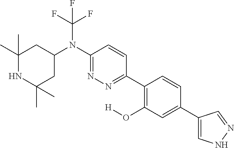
C1(C)(C)NC(C)(C)CC(N(C2=NN=C(C3=C(O[H])C=C(C4=CNN=C4)C=C3)C=C2)C(F)(F)F)C1
